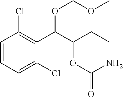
C1=CC=C(Cl)C(C(C(CC)OC(=O)N)OCOC)=C1Cl
